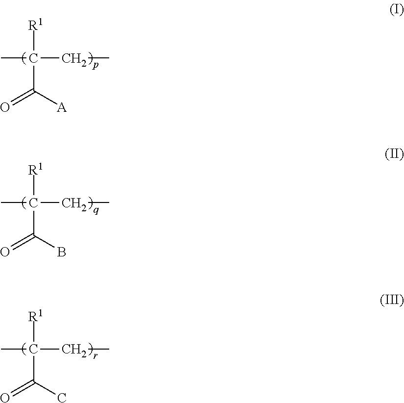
O=C([A])C([R1])(CC)C.O=C(B)C([R1])(CC)C.O=C(C)C([R1])(CC)C
